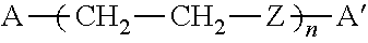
[A]CC[Z][A]
